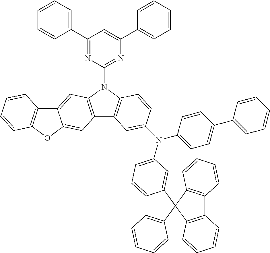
C1(C2=CC=CC=C2)=NC(N2C3=C(C4=C2C=C2C(=C4)OC4=C2C=CC=C4)C=C(N(C2=CC=C(C4=CC=CC=C4)C=C2)C2=CC=C4C5=C(C=CC=C5)C5(C4=C2)C2=C(C4=C5C=CC=C4)C=CC=C2)C=C3)=NC(C2=CC=CC=C2)=C1
